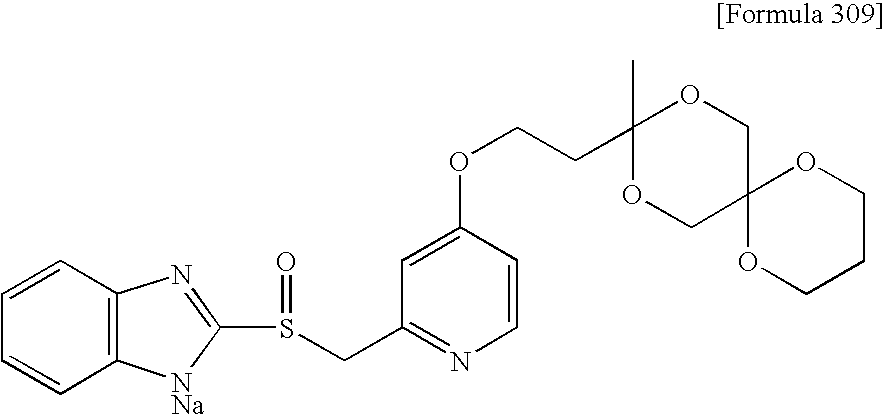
C1=C(OCCC2(C)OCC3(CO2)OCCCO3)C=CN=C1CS(C1=NC2=C(C=CC=C2)[NNa]1)=O
